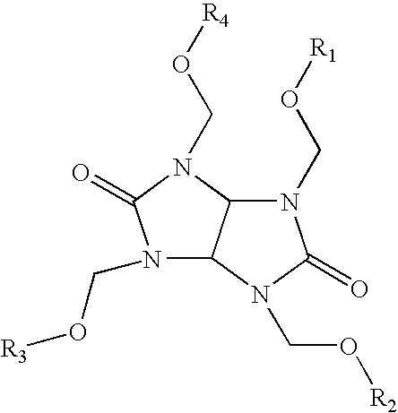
C12C(N(CO[R2])C(=O)N1CO[R1])N(CO[R3])C(=O)N2CO[R4]
